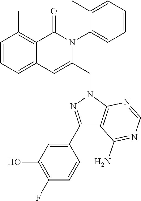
C1=CC=C2C(=C1C)C(=O)N(C1=CC=CC=C1C)C(CN1C3=C(C(N)=NC=N3)C(C3=CC(O)=C(F)C=C3)=N1)=C2
